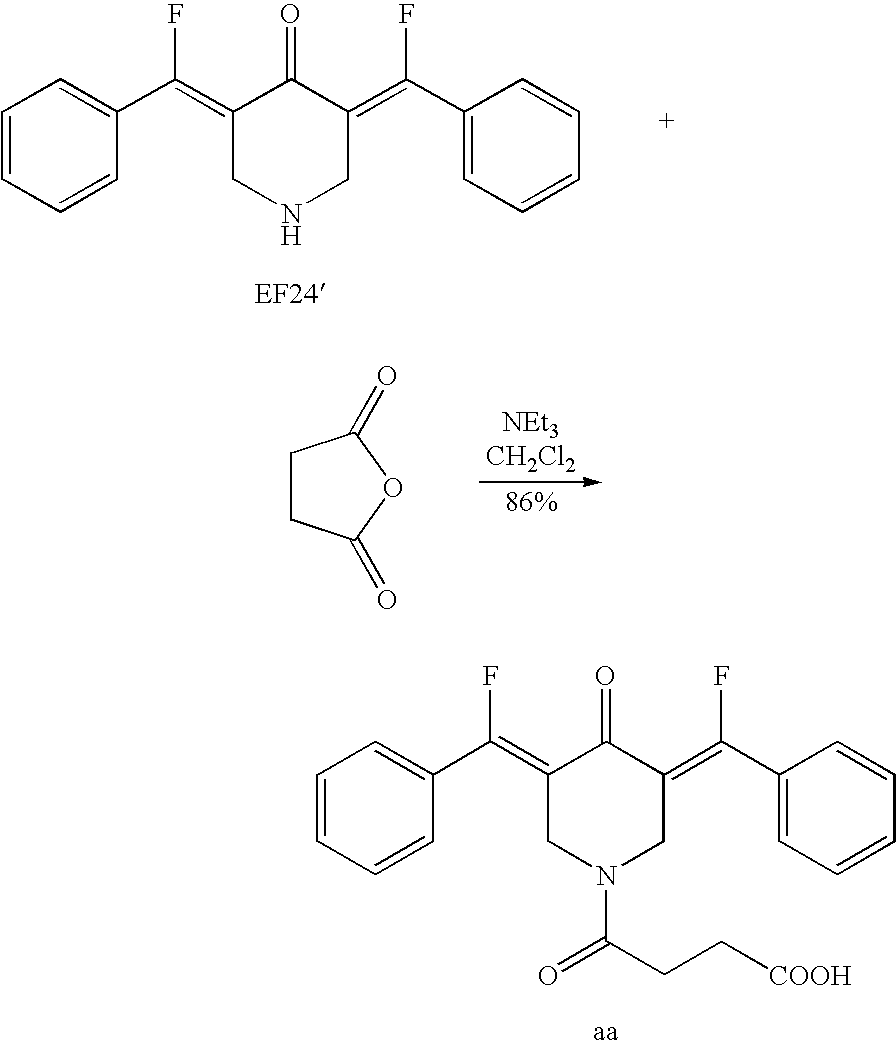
C1=CC=CC(C(=C2CNCC(=C(C3=CC=CC=C3)F)C2=O)F)=C1.C1CC(=O)OC1=O.C1=CC=CC(C(=C2CN(C(CC[COOH])=O)CC(=C(C3=CC=CC=C3)F)C2=O)F)=C1
